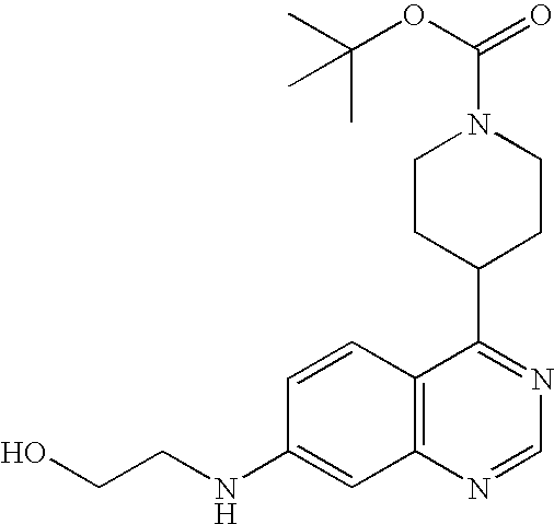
OCCNC1=CC2=C(C=C1)C(C1CCN(C(=O)OC(C)(C)C)CC1)=NC=N2
